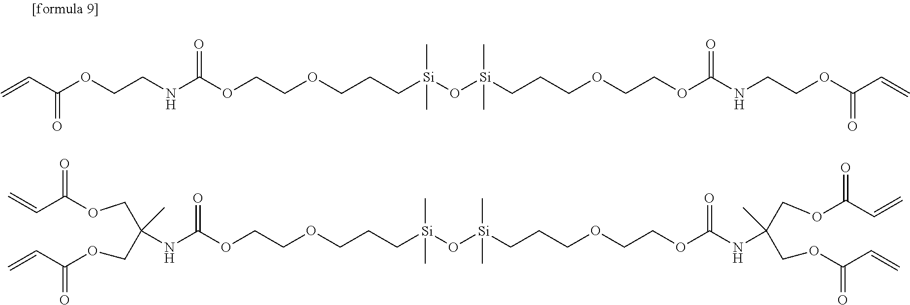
C=CC(OCCNC(OCCOCCC[Si](O[Si](CCCOCCOC(=O)NCCOC(C=C)=O)(C)C)(C)C)=O)=O.C(NC(OCCOCCC[Si](O[Si](CCCOCCOC(=O)NC(C)(COC(=O)C=C)COC(=O)C=C)(C)C)(C)C)=O)(C)(COC(=O)C=C)COC(=O)C=C
